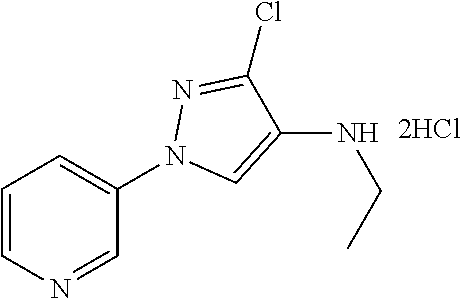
C1=CN=CC(N2C=C(NCC)C(Cl)=N2)=C1
